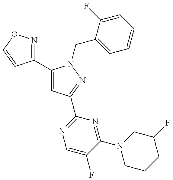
C1(C2=CC(C3=NC=C(F)C(N4CCCC(F)C4)=N3)=NN2CC2=CC=CC=C2F)=NOC=C1
